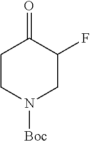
C1CN([Boc])CC(F)C1=O
